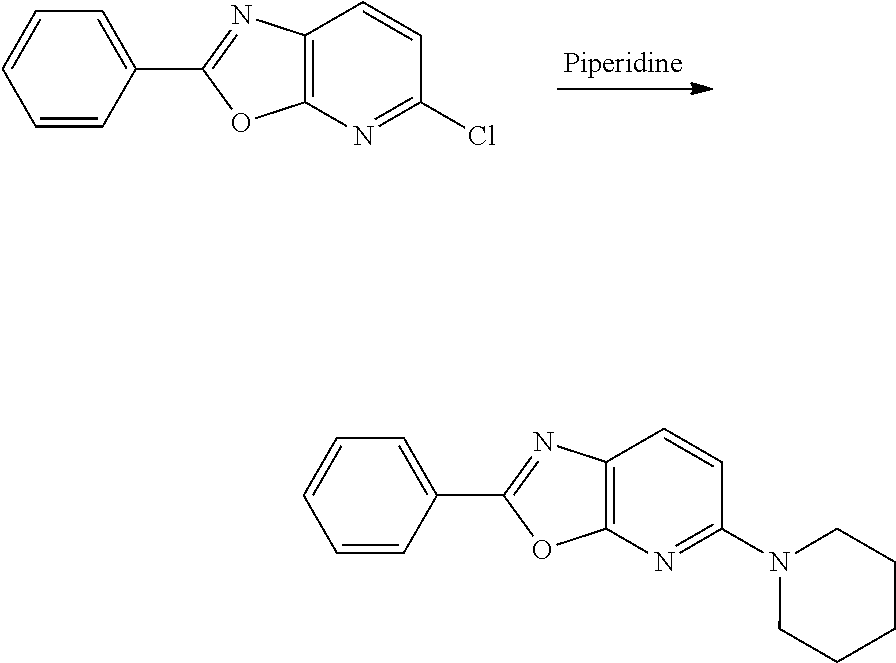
C1=CC=CC(C2=NC3=C(O2)N=C(Cl)C=C3)=C1.C1=CC=CC(C2=NC3=C(O2)N=C(N2CCCCC2)C=C3)=C1
